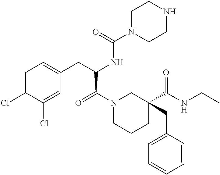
C1=C(Cl)C(Cl)=CC(CC(NC(N2CCNCC2)=O)C(=O)N2CCCC(C(NCC)=O)(CC3=CC=CC=C3)C2)=C1
